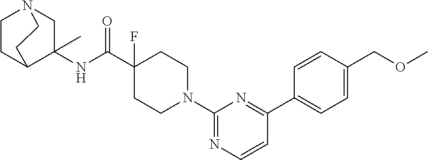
C1CC2C(NC(C3(F)CCN(C4=NC=CC(C5=CC=C(COC)C=C5)=N4)CC3)=O)(C)CN1CC2
